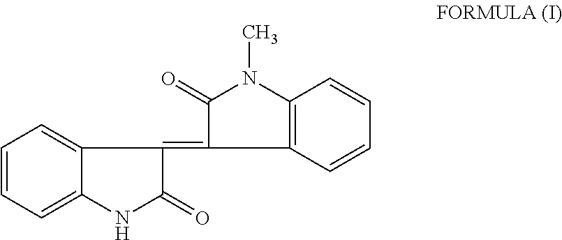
C1=CC=C2C(=C1)C(=C1C3=C(N(C)C1=O)C=CC=C3)C(=O)N2
